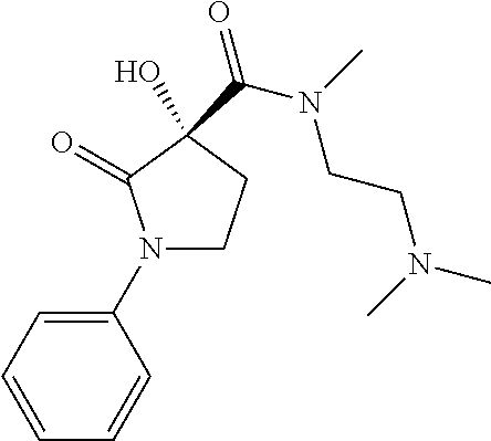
N1(C2=CC=CC=C2)CCC(C(=O)N(C)CCN(C)C)(O)C1=O
